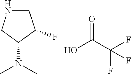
C1NCC(N(C)C)C1F.OC(C(F)(F)F)=O
